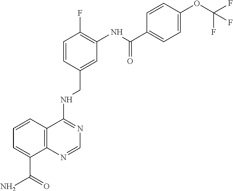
C1=CC2=C(C(C(N)=O)=C1)N=CN=C2NCC1=CC(NC(=O)C2=CC=C(OC(F)(F)F)C=C2)=C(F)C=C1
